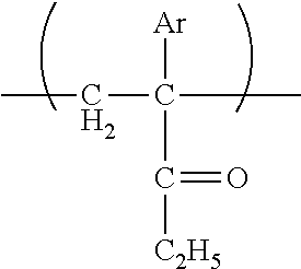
C(C([Ar])(C([C2H5])=O)C)C
